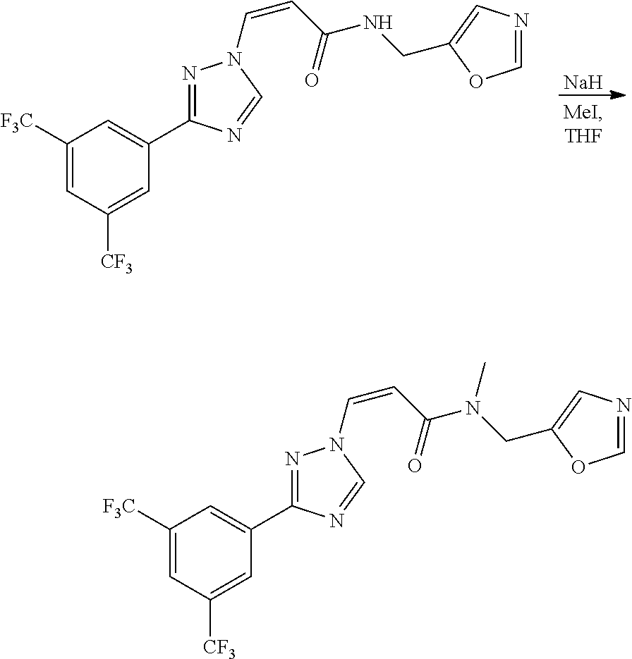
C1([F3C])=CC([CF3])=CC(C2=NN(C=CC(=O)NCC3=CN=CO3)C=N2)=C1.[Na].C1([F3C])=CC([CF3])=CC(C2=NN(C=CC(=O)N(CC3=CN=CO3)C)C=N2)=C1
